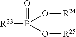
[R23]P(O[R24])(O[R25])=O
